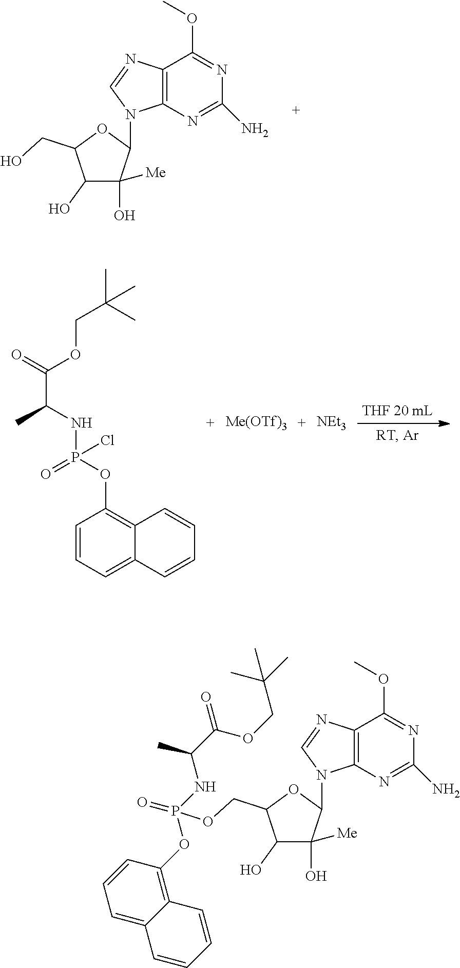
C12=C(N=C(N)N=C1OC)N(C1C(O)([Me])C(O)C(CO)O1)C=N2.C1=CC=C2C(=C1OP(NC(C(=O)OCC(C)(C)C)C)(=O)Cl)C=CC=C2.[Me(OTf)3].[NEt3].C12=C(N=C(N)N=C1OC)N(C1C(O)([Me])C(O)C(COP(OC3=C4C(=CC=C3)C=CC=C4)(NC(C(=O)OCC(C)(C)C)C)=O)O1)C=N2
